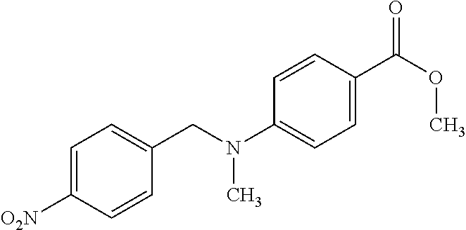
C1=C([O2N])C=CC(CN(C2=CC=C(C(OC)=O)C=C2)C)=C1
